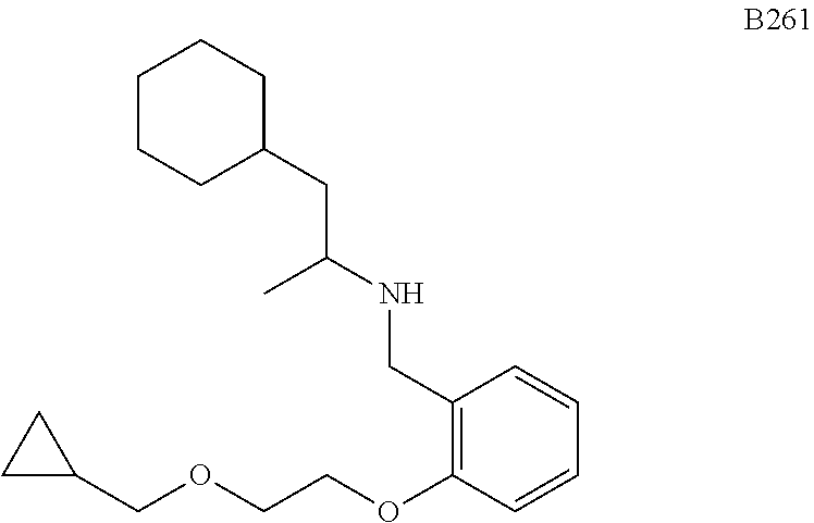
C1CCC(CC(NCC2=C(OCCOCC3CC3)C=CC=C2)C)CC1
